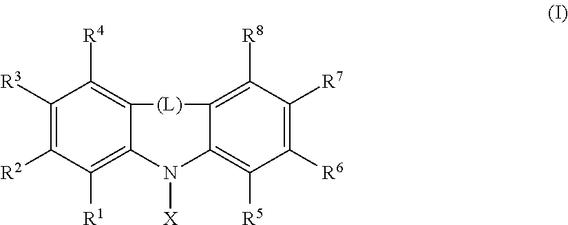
C12=C([R4])C([R3])=C([R2])C([R1])=C1N([X])C1=C([R5])C([R6])=C([R7])C([R8])=C1[(L)]2
